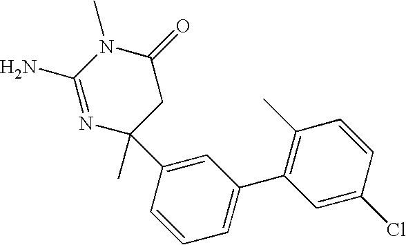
N1=C(N)N(C)C(=O)CC1(C)C1=CC(C2=C(C)C=CC(Cl)=C2)=CC=C1
